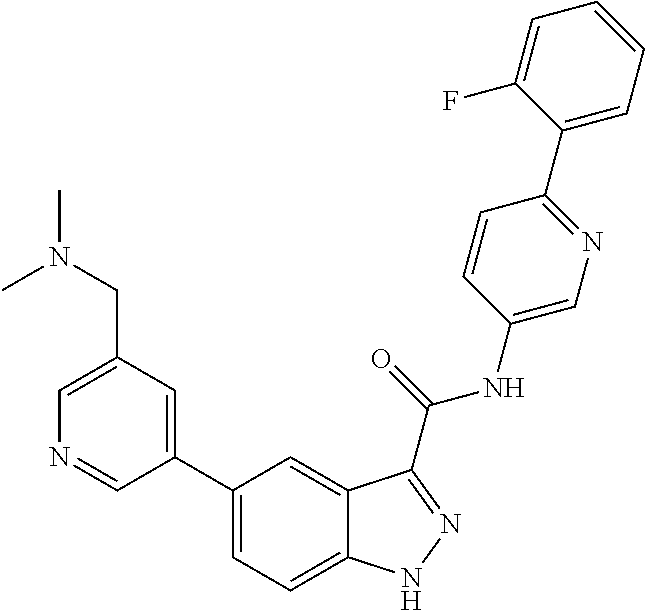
C1(CN(C)C)=CN=CC(C2=CC=C3C(=C2)C(C(NC2=CN=C(C4=CC=CC=C4F)C=C2)=O)=NN3)=C1
